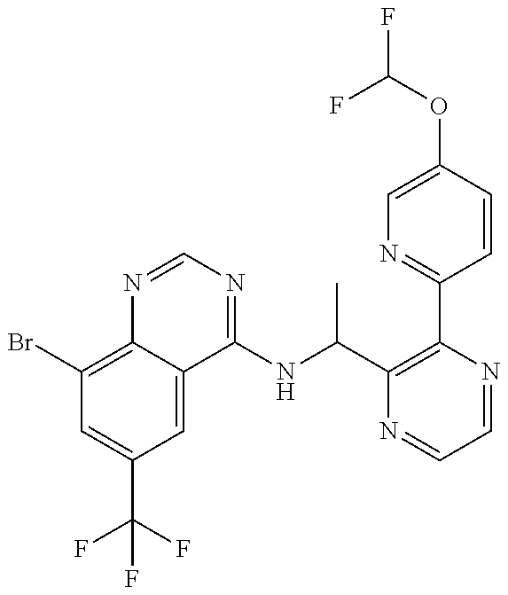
C1(Br)=C2C(=CC(C(F)(F)F)=C1)C(NC(C1=C(C3=NC=C(OC(F)F)C=C3)N=CC=N1)C)=NC=N2
